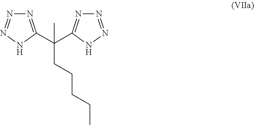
N1=NNC(C(C2=NN=NN2)(CCCCC)C)=N1
